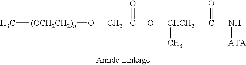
C[(OCH2CH2)n]OCC(=O)O[CHCH2](C(N[ATA])=O)C
